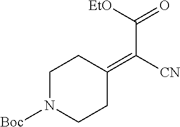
C1N([Boc])CCC(=C([CN])C([EtO])=O)C1
